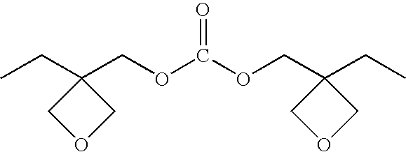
CCC1(COC(OCC2(CC)COC2)=O)COC1
